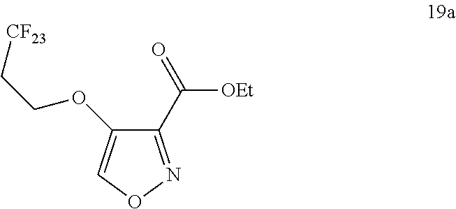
C1(C(=O)[OEt])=NOC=C1OCC[CF23]
